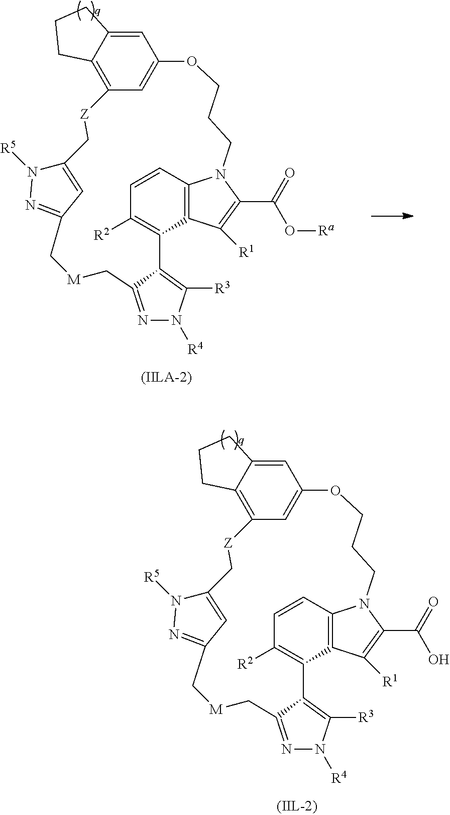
C1=C2C(=C3C=C1OCCCN1C4=C(C(=C([R2])C=C4)C4=C([R3])N([R4])N=C4C[M]CC4=NN([R5])C(=C4)C[Z]3)C([R1])=C1C(=O)O[Ra])CCC2.C1=C2C(=C3C=C1OCCCN1C4=C(C(=C([R2])C=C4)C4=C([R3])N([R4])N=C4C[M]CC4=NN([R5])C(=C4)C[Z]3)C([R1])=C1C(=O)O)CCC2
